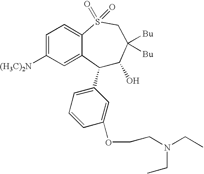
C1(C2=CC=CC(OCCN(CC)CC)=C2)C(O)C([Bu])([Bu])CS(=O)(=O)C2=CC=C([(H3C)2N])C=C12
